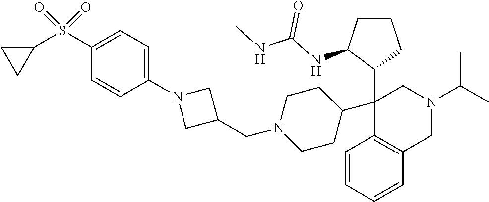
C1=CC=CC2=C1C(C1C(NC(NC)=O)CCC1)(C1CCN(CC3CN(C4=CC=C(S(C5CC5)(=O)=O)C=C4)C3)CC1)CN(C(C)C)C2
